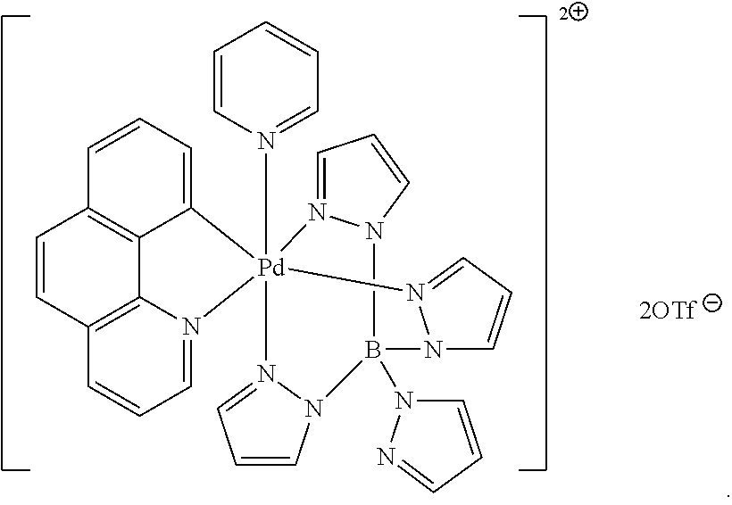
C12=C3C(=CC=C1)[Pd]14(N5=CC=CC=C5)(N5=CC=CC(=C35)C=C2)N2=CC=CN2B(N2C=CC=N2)(N2N1=CC=C2)N1C=CC=N41
